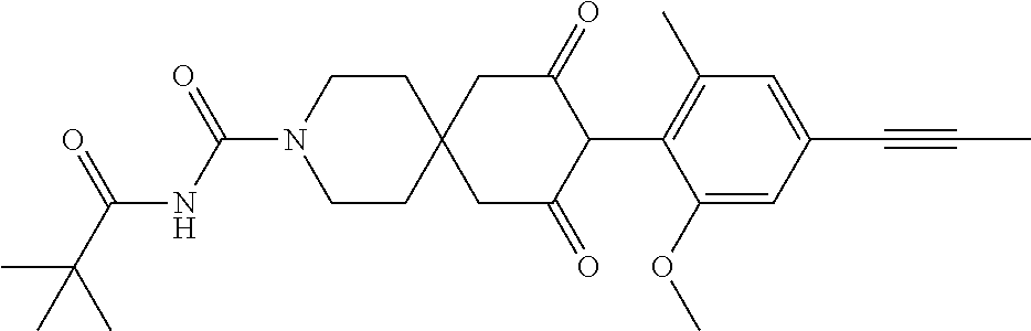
C1CN(C(=O)NC(C(C)(C)C)=O)CCC12CC(=O)C(C1=C(C)C=C(C#CC)C=C1OC)C(=O)C2
